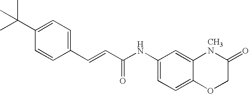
CC(C1=CC=C(C=CC(NC2=CC=C3C(=C2)[CH3N]C(=O)CO3)=O)C=C1)(C)C
